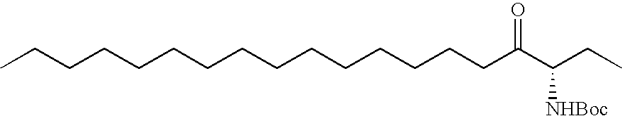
CCCCCCCCCCCCCCCC(C([NHBoc])CC)=O
